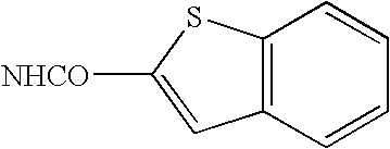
C1([NHCO])=CC2=C(S1)C=CC=C2
